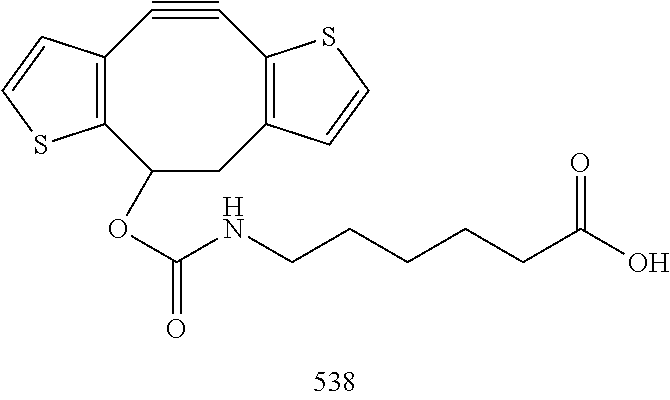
C12=C(C#CC3=C(CC1OC(NCCCCCC(O)=O)=O)C=CS3)C=CS2
